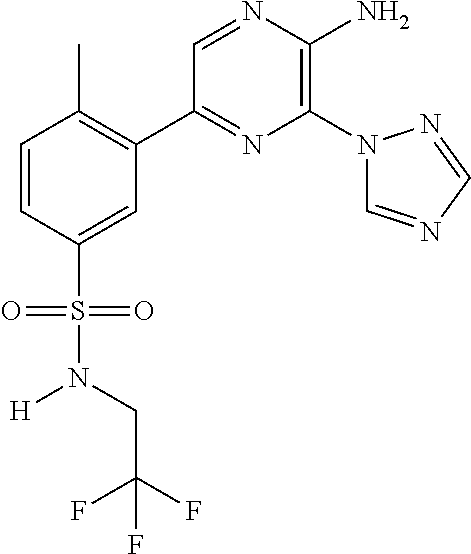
C1(C2=C(C)C=CC(S(=O)(=O)N(CC(F)(F)F)[H])=C2)=NC(N2C=NC=N2)=C(N)N=C1
